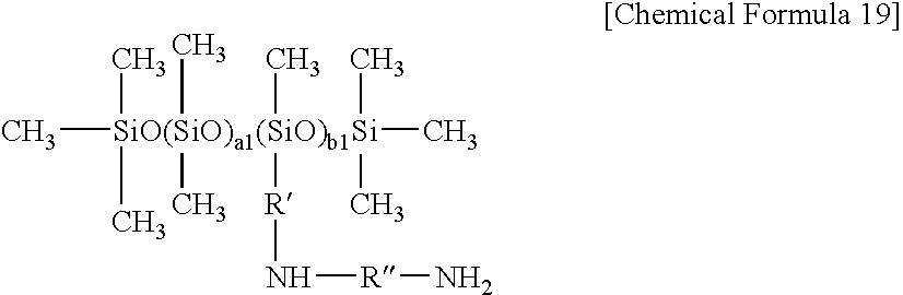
C[SiO(SiO)a1(SiO)b1Si](C)(C)(C)(C)(C)(C)([R]N[R]N)(C)C
